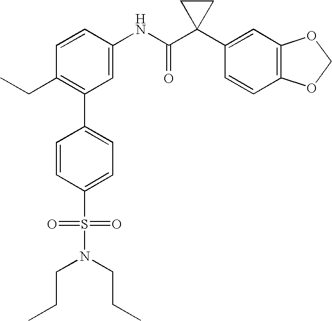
C1(NC(C2(C3=CC4=C(C=C3)OCO4)CC2)=O)=CC(C2=CC=C(S(=O)(=O)N(CCC)CCC)C=C2)=C(CC)C=C1
